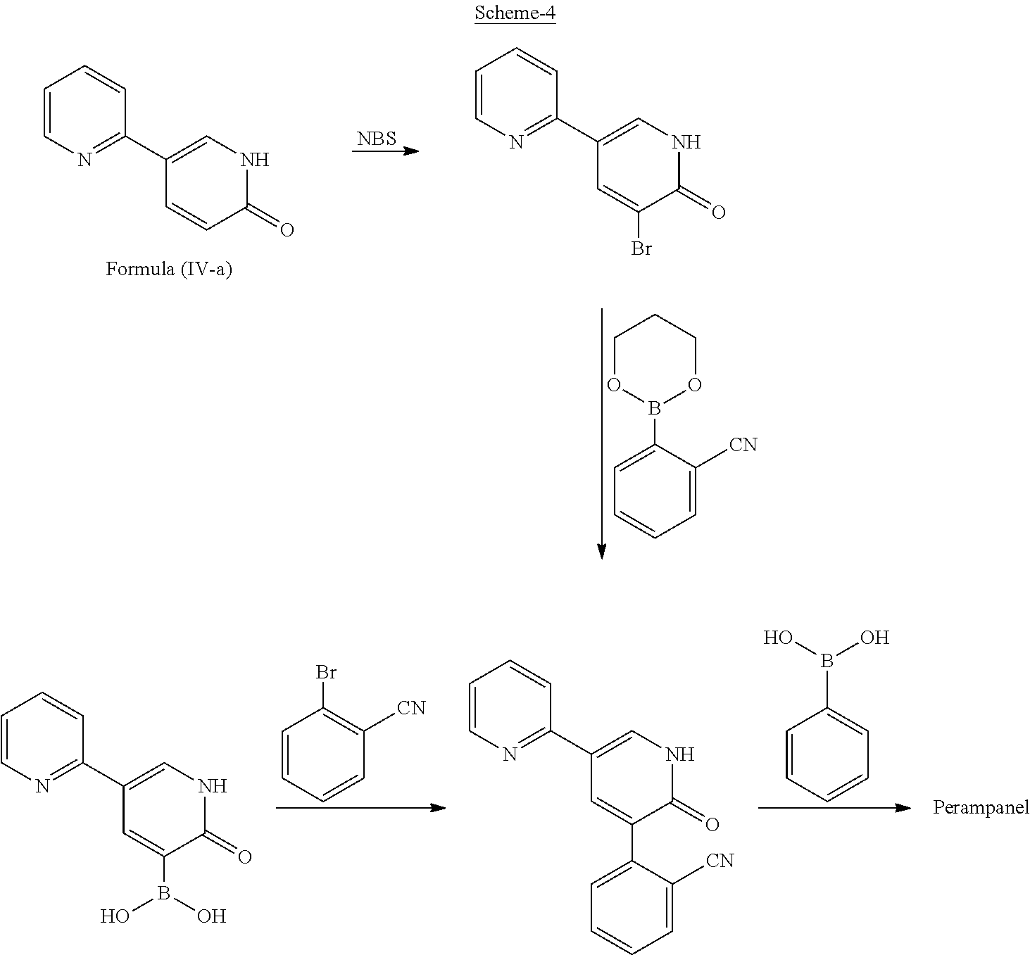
C1=CN=C(C2=CNC(=O)C(B(O)O)=C2)C=C1.C1=CC(Br)=C([CN])C=C1.C1=CC=CC=C1B(O)O.C1=CN=C(C2=CNC(=O)C(C3=CC=CC=C3[CN])=C2)C=C1.C1=CN=C(C2=CNC(=O)C=C2)C=C1.C1=CN=C(C2=CNC(=O)C(Br)=C2)C=C1.[NBS].C1OB(C2=CC=CC=C2[CN])OCC1
